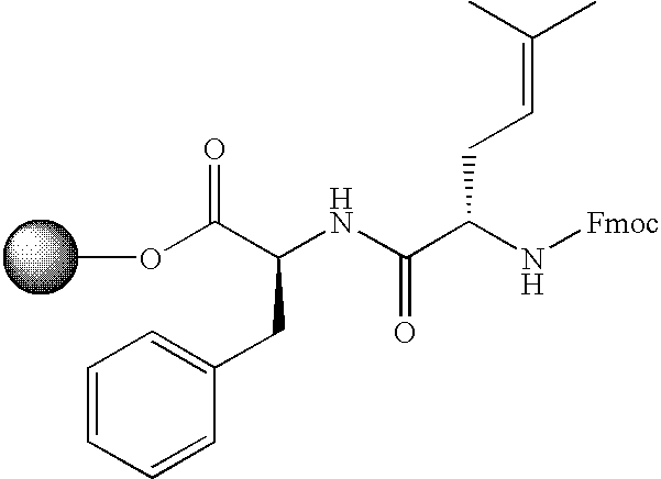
C1=CC=CC(CC(NC(C(N[Fmoc])CC=C(C)C)=O)C(OC)=O)=C1
